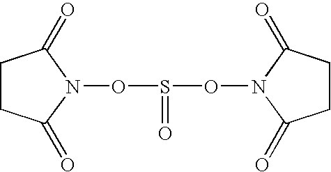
C1CC(=O)N(OS(ON2C(=O)CCC2=O)=O)C1=O
